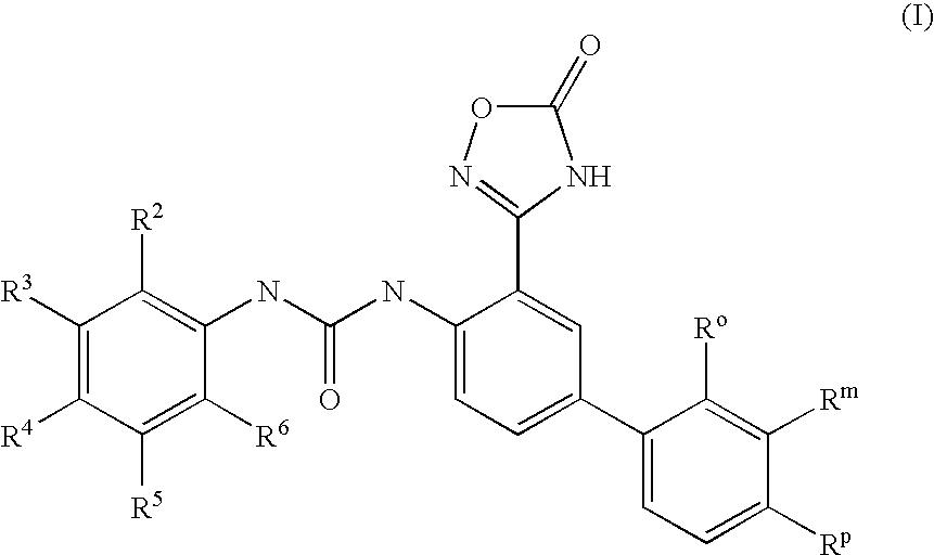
C1([R3])=C([R4])C([R5])=C([R6])C(NC(NC2=CC=C(C3=CC=C([Rp])C([Rm])=C3[Ro])C=C2C2=NOC(=O)N2)=O)=C1[R2]
